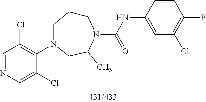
C1=NC=C(Cl)C(N2CCCN(C(=O)NC3=CC(Cl)=C(F)C=C3)C(C)C2)=C1Cl
